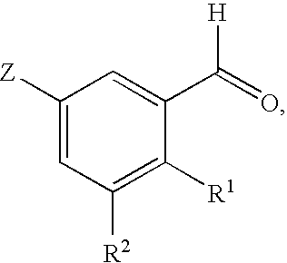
C1([Z])=CC([R2])=C([R1])C(C(=O)[H])=C1
